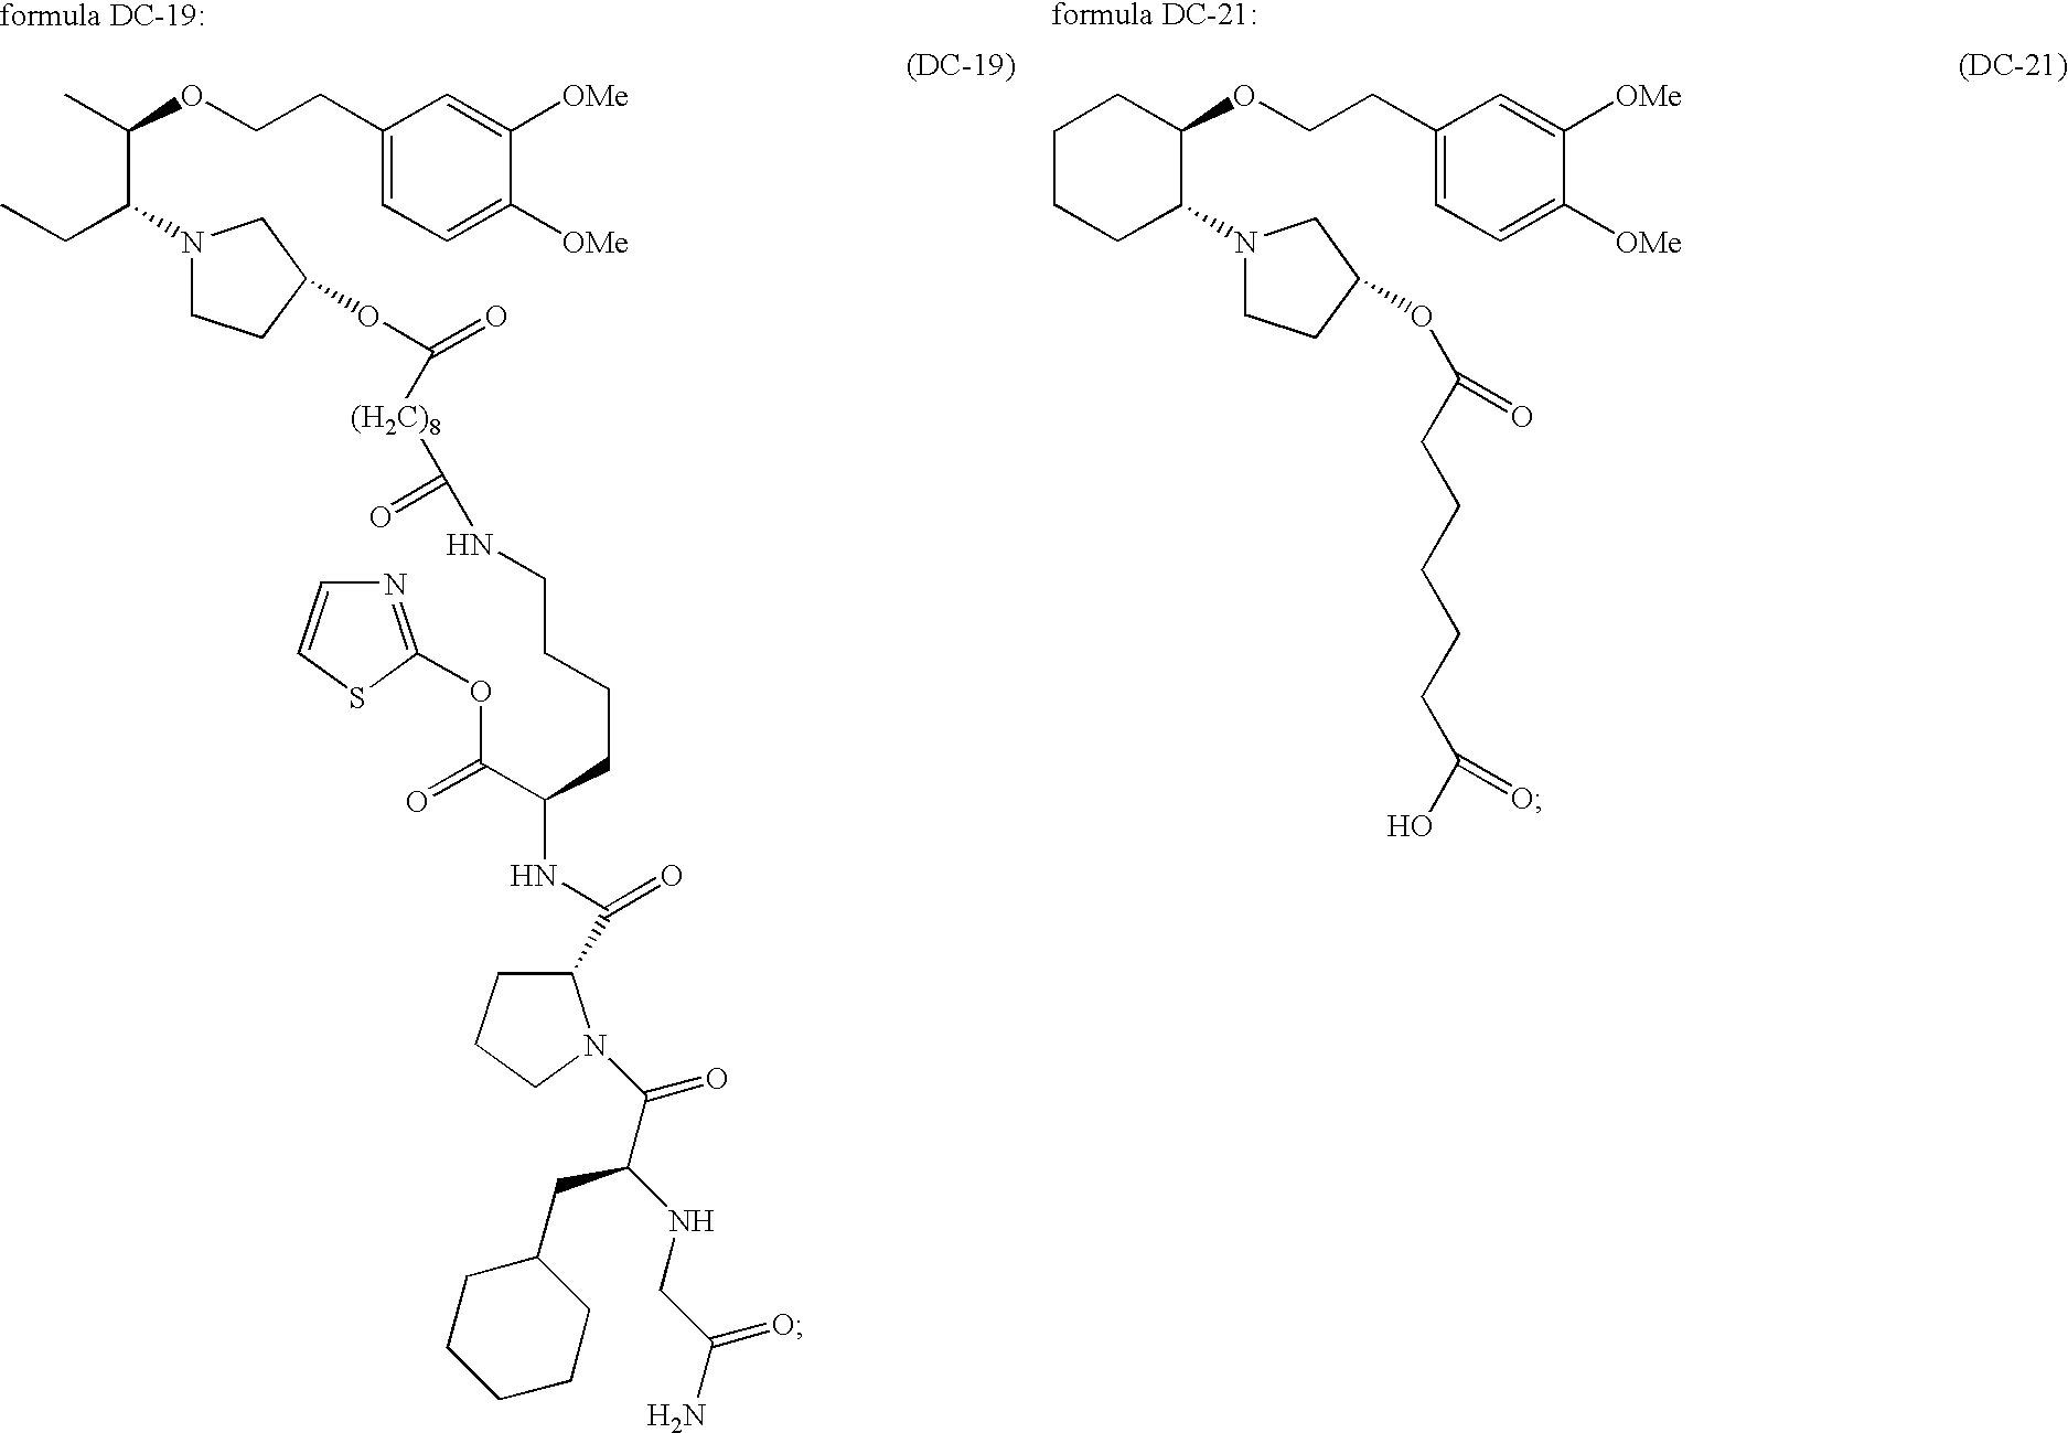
CCC(C(C)OCCC1=CC=C([OMe])C([OMe])=C1)N1CCC(OC([(H2C)8]C(NCCCCC(NC(C2CCCN2C(C(CC2CCCCC2)NCC(=O)N)=O)=O)C(OC2=NC=CS2)=O)=O)=O)C1.C1CC(N2CCC(OC(CCCCCC(O)=O)=O)C2)C(OCCC2=CC=C([OMe])C([OMe])=C2)CC1
